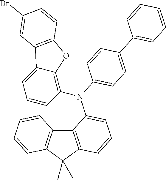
C12=C(C(C)(C)C3=C1C=CC=C3)C=CC=C2N(C1=CC=C(C2=CC=CC=C2)C=C1)C1=C2C(=CC=C1)C1=C(O2)C=CC(Br)=C1
